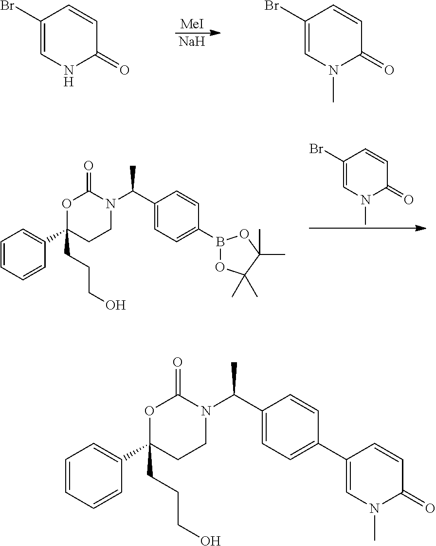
[MeI].[Na].C1(Br)=CNC(=O)C=C1.C1(Br)=CN(C)C(=O)C=C1.O1C(CCCO)(C2=CC=CC=C2)CCN(C(C2=CC=C(B3OC(C)(C)C(C)(C)O3)C=C2)C)C1=O.C1(Br)=CN(C)C(=O)C=C1.O1C(CCCO)(C2=CC=CC=C2)CCN(C(C2=CC=C(C3=CN(C)C(=O)C=C3)C=C2)C)C1=O
